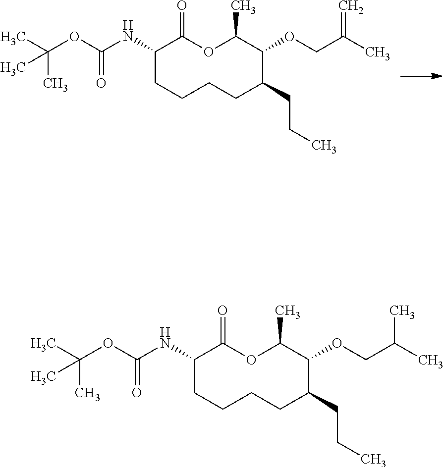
C1(NC(OC(C)(C)C)=O)CCCCC(CCC)C(OCC(C)=C)C(C)OC1=O.C1(NC(OC(C)(C)C)=O)CCCCC(CCC)C(OCC(C)C)C(C)OC1=O
